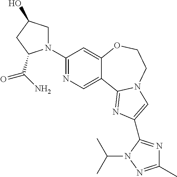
C1(N2CC(O)CC2C(N)=O)=NC=C2C(=C1)OCCN1C2=NC(C2=NC(C)=NN2C(C)C)=C1
